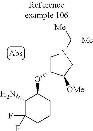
NC1C(F)(F)CCCC1OC1CN(C([Me])[Me])CC1[OMe]
